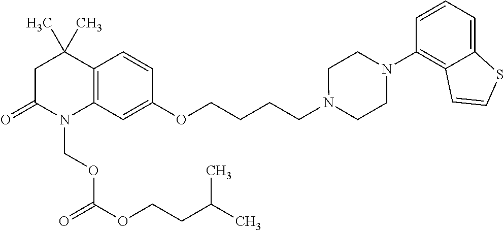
C1C(=O)N(COC(=O)OCCC(C)C)C2=C(C1(C)C)C=CC(OCCCCN1CCN(C3=C4C(=CC=C3)SC=C4)CC1)=C2
